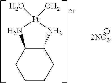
C12C(CCCC1)N[Pt](O)(O)N2
